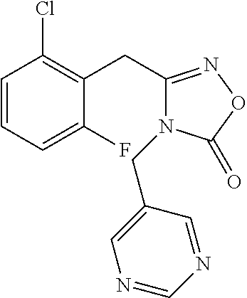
C1=CC=C(F)C(CC2=NOC(=O)N2CC2=CN=CN=C2)=C1Cl
